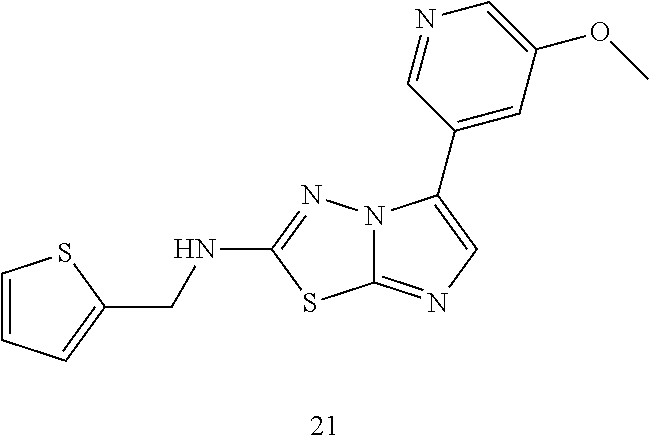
C12=NC=C(C3=CC(OC)=CN=C3)N1N=C(NCC1=CC=CS1)S2
